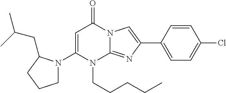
C1(N2CCCC2CC(C)C)=CC(=O)N2C(=NC(C3=CC=C(Cl)C=C3)=C2)N1CCCCC
